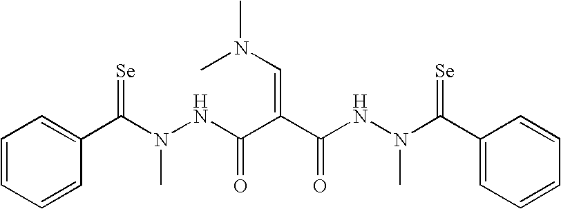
N(C(C1=CC=CC=C1)=[Se])(NC(C(C(NN(C(C1=CC=CC=C1)=[Se])C)=O)=CN(C)C)=O)C
